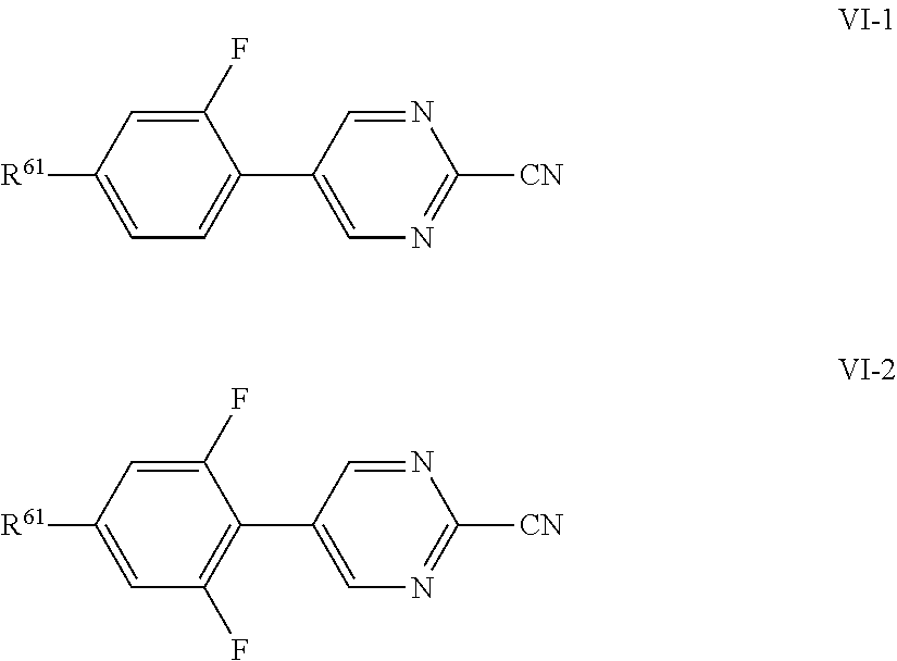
C1(C2=CN=C([CN])N=C2)=CC=C([R61])C=C1F.C1(C2=CN=C([CN])N=C2)=C(F)C=C([R61])C=C1F
